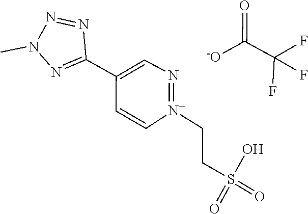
O=S(=O)(CC[N+]1=NC=C(C2=NN(C)N=N2)C=C1)O.C(C(F)(F)F)([-O])=O
